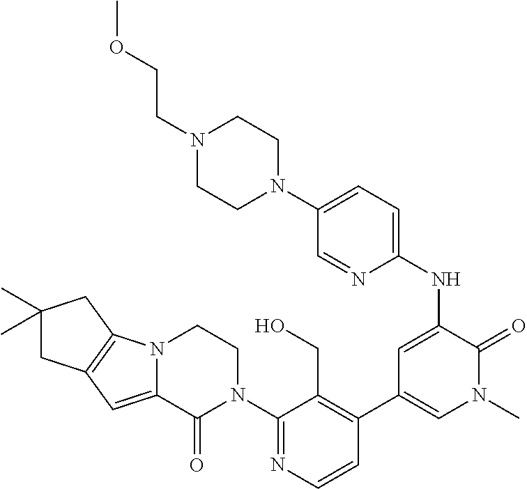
C1=CN=C(N2CCN3C(=CC4=C3CC(C)(C)C4)C2=O)C(CO)=C1C1=CN(C)C(=O)C(NC2=CC=C(N3CCN(CCOC)CC3)C=N2)=C1
